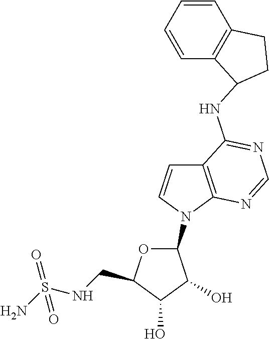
C1(N2C=CC3=C2N=CN=C3NC2C3=C(C=CC=C3)CC2)OC(CNS(N)(=O)=O)C(O)C1O
